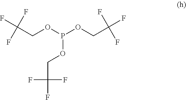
C(COP(OCC(F)(F)F)OCC(F)(F)F)(F)(F)F
